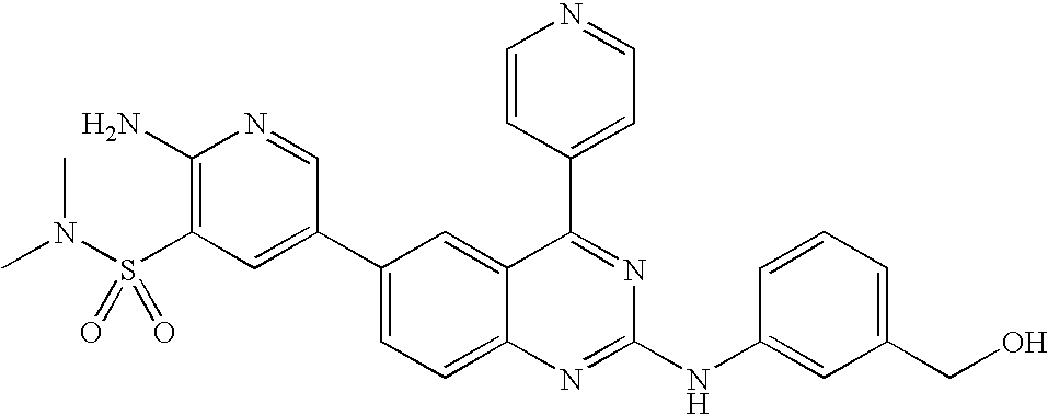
C1(N)=C(S(N(C)C)(=O)=O)C=C(C2=CC=C3C(=C2)C(C2=CC=NC=C2)=NC(NC2=CC(CO)=CC=C2)=N3)C=N1
